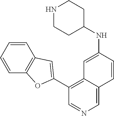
C1=CC=CC2=C1C=C(C1=C3C(=CN=C1)C=CC(NC1CCNCC1)=C3)O2
